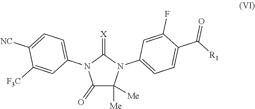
C1(=O)C([Me])([Me])N(C2=CC=C(C([R1])=O)C(F)=C2)C(=[X])N1C1=CC=C([NC])C([F3C])=C1
